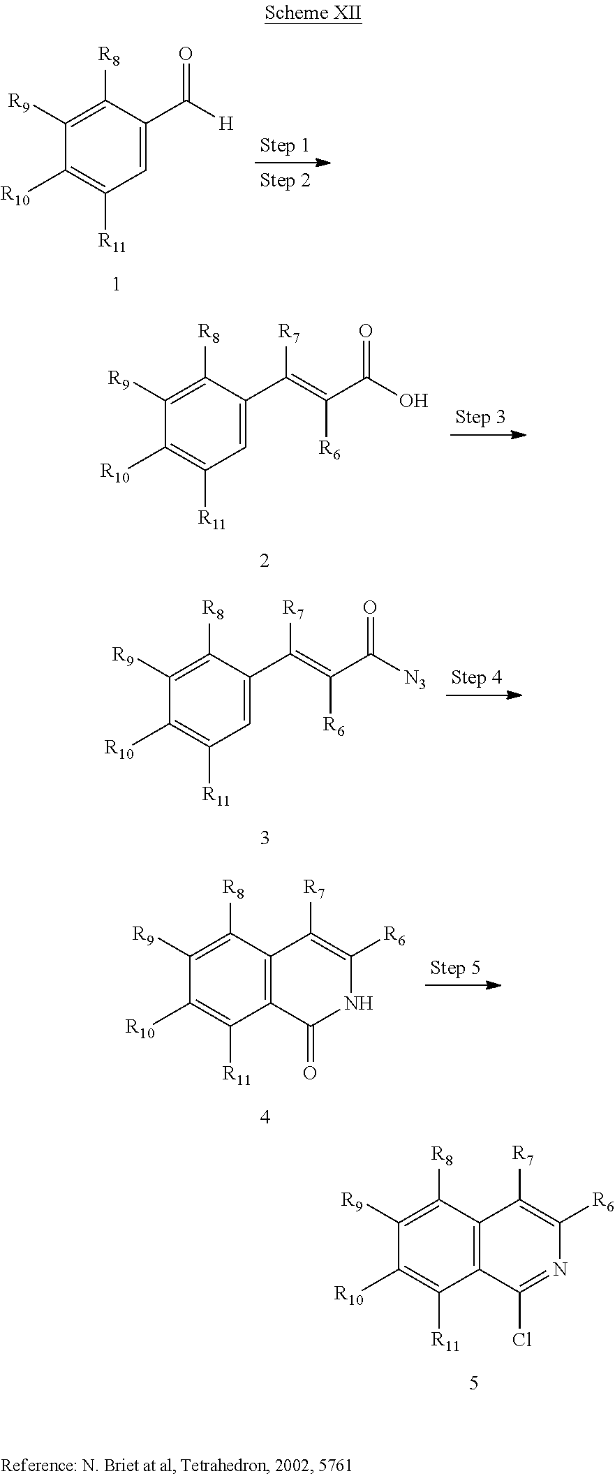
C1=C(C([H])=O)C([R8])=C([R9])C([R10])=C1[R11].C1=C(C([R7])=C(C(O)=O)[R6])C([R8])=C([R9])C([R10])=C1[R11].C1=C(C(=C([R6])C([N3])=O)[R7])C([R8])=C([R9])C([R10])=C1[R11].C12=C(C([R8])=C([R9])C([R10])=C1[R11])C([R7])=C([R6])NC2=O.C12=C(C([R8])=C([R9])C([R10])=C1[R11])C([R7])=C([R6])N=C2Cl
